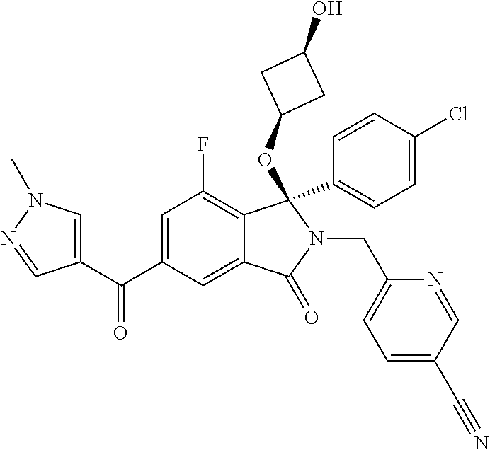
C1=C(C(=O)C2=CN(C)N=C2)C=C2C(=C1F)C(C1=CC=C(Cl)C=C1)(OC1CC(O)C1)N(CC1=CC=C(C#N)C=N1)C2=O
